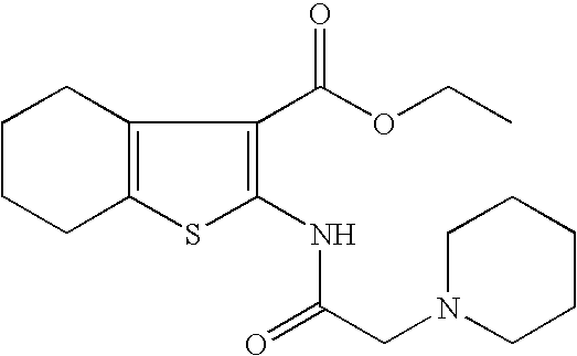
C1CCC2=C(C1)C(C(OCC)=O)=C(NC(CN1CCCCC1)=O)S2
